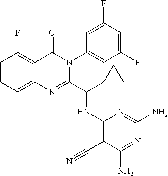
C1=CC=C2C(=C1F)C(=O)N(C1=CC(F)=CC(F)=C1)C(C(NC1=C(C#N)C(N)=NC(N)=N1)C1CC1)=N2
